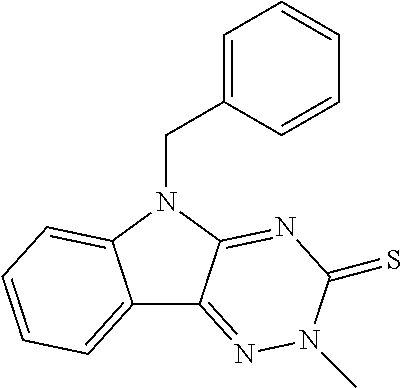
C12=CC=CC=C1N(CC1=CC=CC=C1)C1=NC(=S)N(C)N=C21
